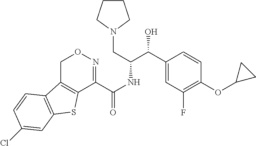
C12=C(CON=C1C(NC(C(C1=CC(F)=C(OC3CC3)C=C1)O)CN1CCCC1)=O)C1=C(S2)C=C(Cl)C=C1
